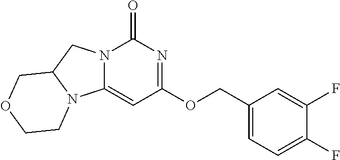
N12C(=CC(OCC3=CC=C(F)C(F)=C3)=NC1=O)N1C(C2)COCC1
